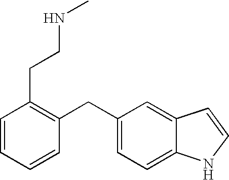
C1=CC=CC(CC2=CC=C3C(=C2)C=CN3)=C1CCNC
